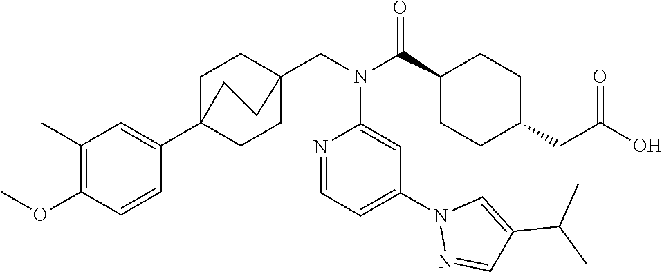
C1(C(N(CC23CCC(C4=CC(C)=C(OC)C=C4)(CC2)CC3)C2=CC(N3N=CC(C(C)C)=C3)=CC=N2)=O)CCC(CC(O)=O)CC1
